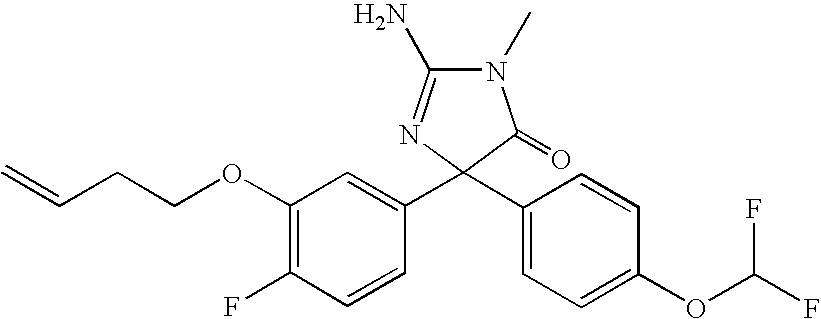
N1(C)C(N)=NC(C2=CC(OCCC=C)=C(F)C=C2)(C2=CC=C(OC(F)F)C=C2)C1=O
